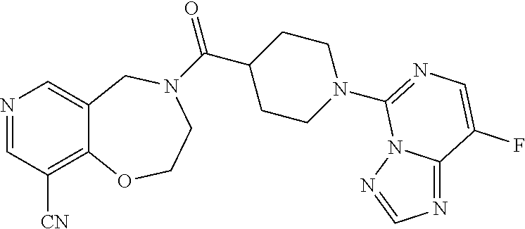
N1=CC([CN])=C2C(=C1)CN(C(C1CCN(C3=NC=C(F)C4=NC=NN43)CC1)=O)CCO2
